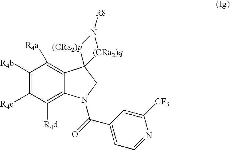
C1([R4b])=C([R4c])C([R4d])=C2C(=C1[R4a])C1(CN2C(=O)C2=CC=NC([CF3])=C2)[(CRa2)p]N([R8])[(CRa2)q]1
